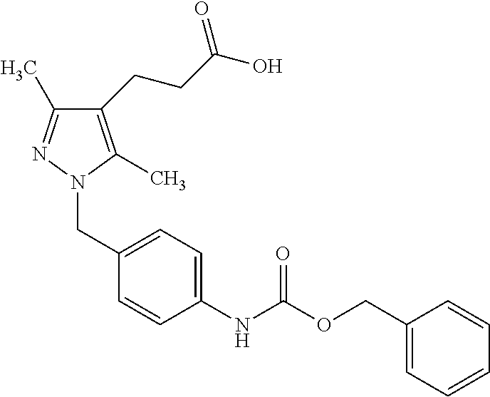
C1=C(CN2C(C)=C(CCC(O)=O)C(C)=N2)C=CC(NC(OCC2=CC=CC=C2)=O)=C1
